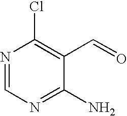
C1(N)=NC=NC(Cl)=C1C=O
